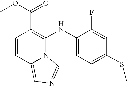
C1=CC2=CN=CN2C(NC2=CC=C(SC)C=C2F)=C1C(OC)=O
